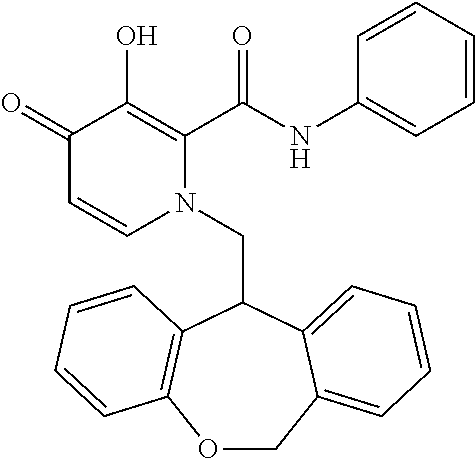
C1(=O)C=CN(CC2C3=C(OCC4=CC=CC=C24)C=CC=C3)C(C(NC2=CC=CC=C2)=O)=C1O
